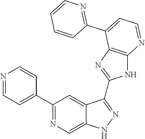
C1(C2=NC=C3C(=C2)C(C2=NC4=C(N2)N=CC=C4C2=NC=CC=C2)=NN3)=CC=NC=C1
